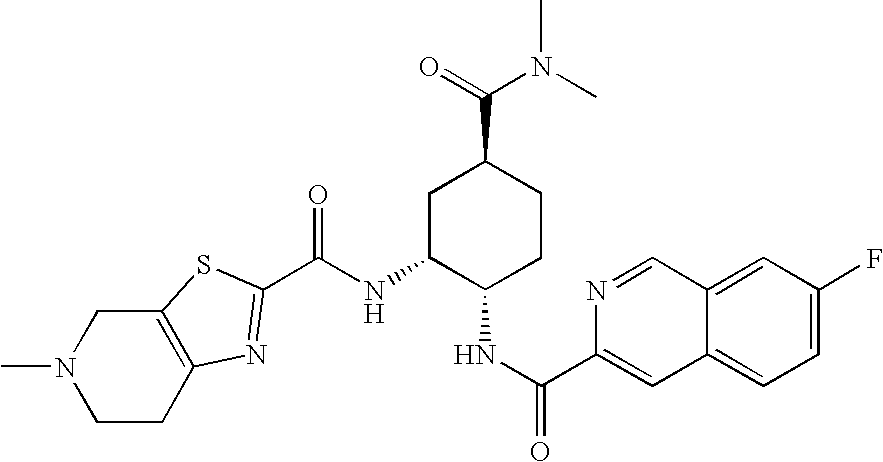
C12=C(CCN(C)C1)N=C(C(NC1C(NC(=O)C3=CC4=CC=C(F)C=C4C=N3)CCC(C(N(C)C)=O)C1)=O)S2
